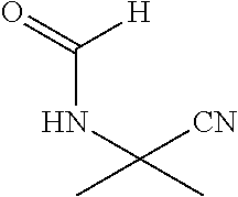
CC(C)(NC(=O)[H])[CN]
